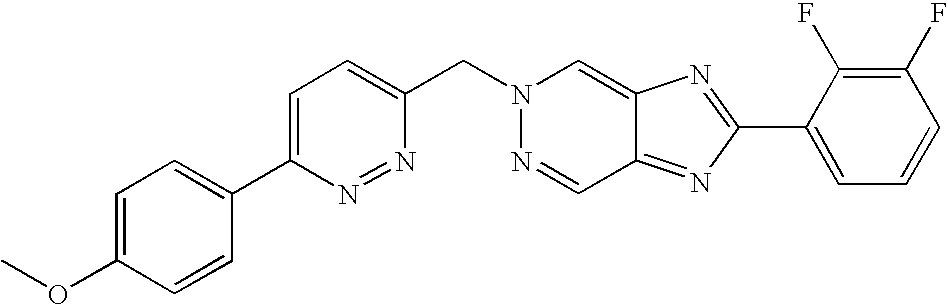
C1=C(C2=CC=C(OC)C=C2)N=NC(CN2N=CC3=NC(C4=CC=CC(F)=C4F)=NC3=C2)=C1
